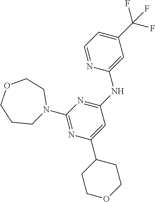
C1(C2CCOCC2)=CC(NC2=CC(C(F)(F)F)=CC=N2)=NC(N2CCOCCC2)=N1
